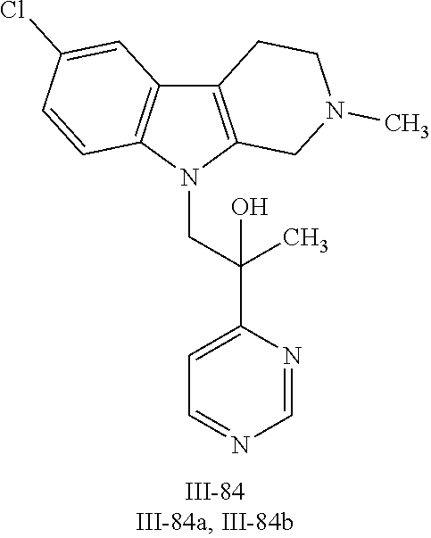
N1(CC(C2=CC=NC=N2)(C)O)C2=C(C3=C1C=CC(Cl)=C3)CCN(C)C2
